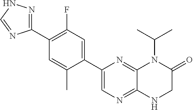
C1(C2=CN=C3C(=N2)N(C(C)C)C(=O)CN3)=CC(F)=C(C2=NNC=N2)C=C1C
